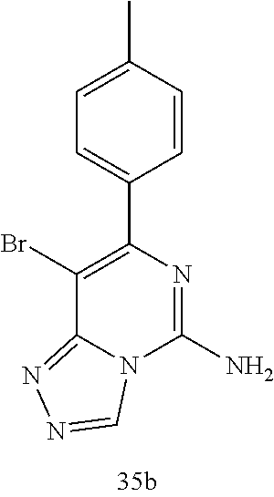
BrC1=C(C2=CC=C(C)C=C2)N=C(N)N2C1=NN=C2
